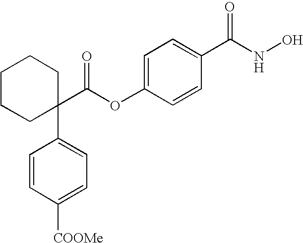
C1CCC(C(OC2=CC=C(C(NO)=O)C=C2)=O)(C2=CC=C([COOMe])C=C2)CC1
